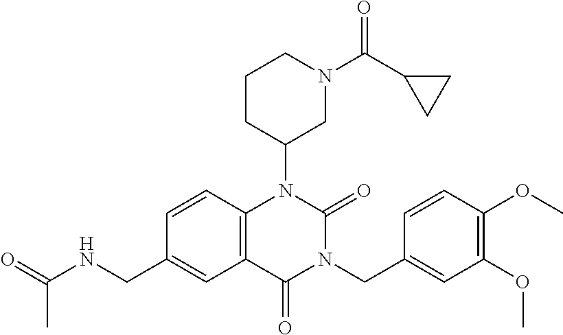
C1=CC2=C(C=C1CNC(=O)C)C(=O)N(CC1=CC(OC)=C(OC)C=C1)C(=O)N2C1CN(C(C2CC2)=O)CCC1
